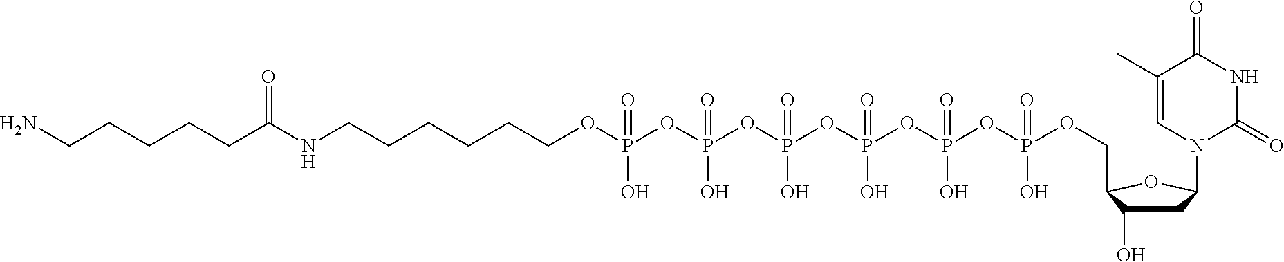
NCCCCCC(NCCCCCCOP(OP(OP(OP(OP(OP(OCC1C(O)CC(N2C(=O)NC(=O)C(C)=C2)O1)(=O)O)(=O)O)(=O)O)(=O)O)(=O)O)(=O)O)=O
